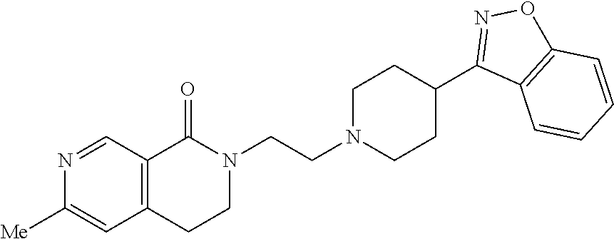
N1(CCN2CCC(C3=NOC4=C3C=CC=C4)CC2)C(=O)C2=C(CC1)C=C([Me])N=C2
